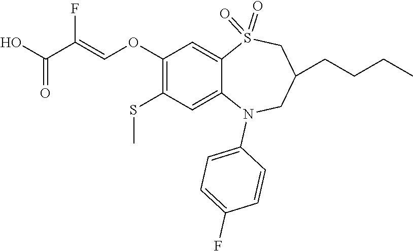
C1C(CCCC)CN(C2=CC=C(F)C=C2)C2=CC(SC)=C(OC=C(C(O)=O)F)C=C2S1(=O)=O
